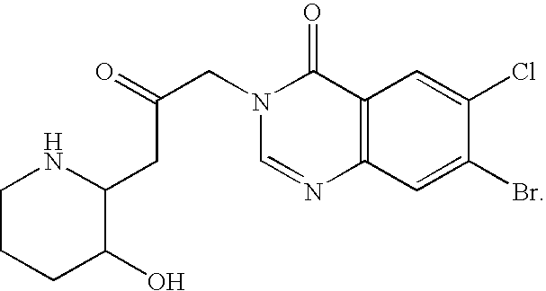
C12=C(C=C(Br)C(Cl)=C1)N=CN(CC(CC1NCCCC1O)=O)C2=O
